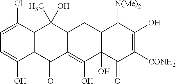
C1=C(O)C2=C(C(Cl)=C1)C(O)(C)C1C(=C(O)C3(O)C(C1)C([N(Me)2])C(O)=C([CONH2])C3=O)C2=O
